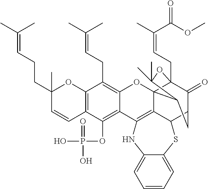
C12=C(C=CC(CCC=C(C)C)(C)O1)C(OP(O)(=O)O)=C1C(=C2CC=C(C)C)OC23C4(CC=C(C)C(OC)=O)C(=O)C(CC2C(C)(C)O4)C2SC4=CC=CC=C4NC1=C32
